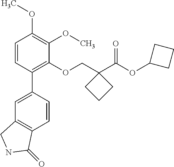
C1=CC(C2=CC3=C(C=C2)C(=O)NC3)=C(OCC2(C(OC3CCC3)=O)CCC2)C(OC)=C1OC
